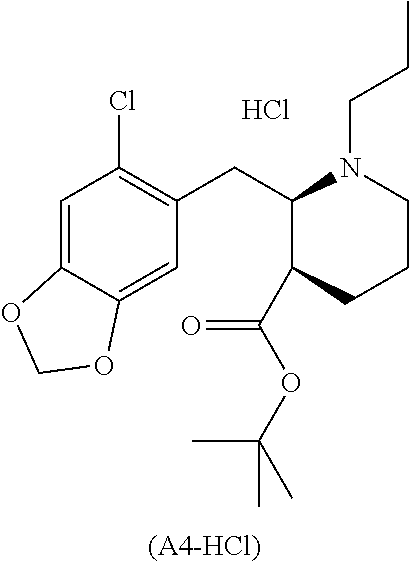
C1=C2C(=CC(CC3N(CCC)CCCC3C(OC(C)(C)C)=O)=C1Cl)OCO2.Cl.[(A4-HCl)]
